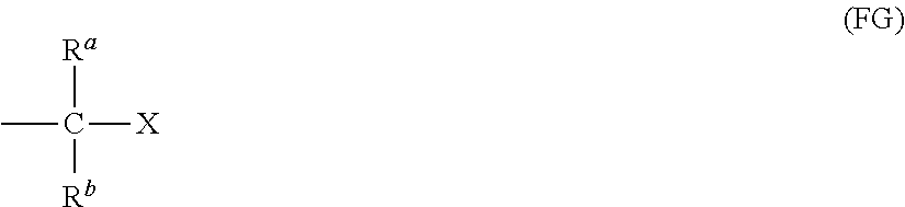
[Ra]C([Rb])([X])C
